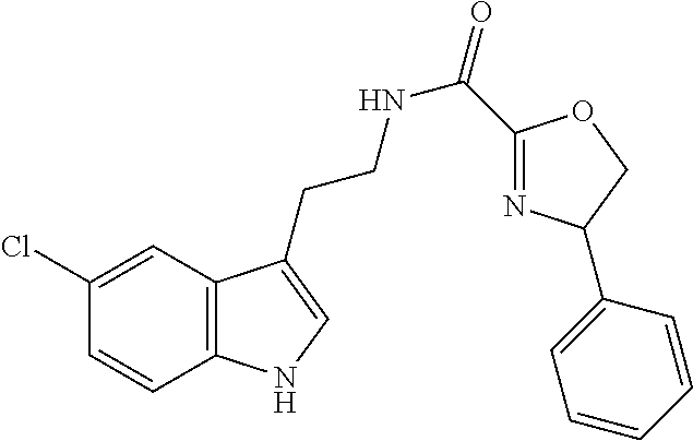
N(CCC1=CNC2=C1C=C(Cl)C=C2)C(=O)C1=NC(C2=CC=CC=C2)CO1
